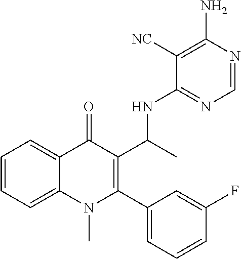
C1=CC=C2C(=C1)C(=O)C(C(C)NC1=NC=NC(N)=C1[NC])=C(C1=CC=CC(F)=C1)N2C
